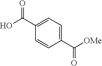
C1(C(O)=O)=CC=C(C([OMe])=O)C=C1
